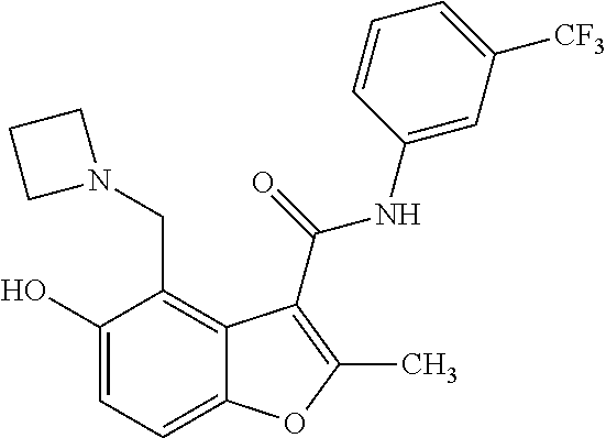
C1(O)=CC=C2C(=C1CN1CCC1)C(C(=O)NC1=CC([CF3])=CC=C1)=C(C)O2
